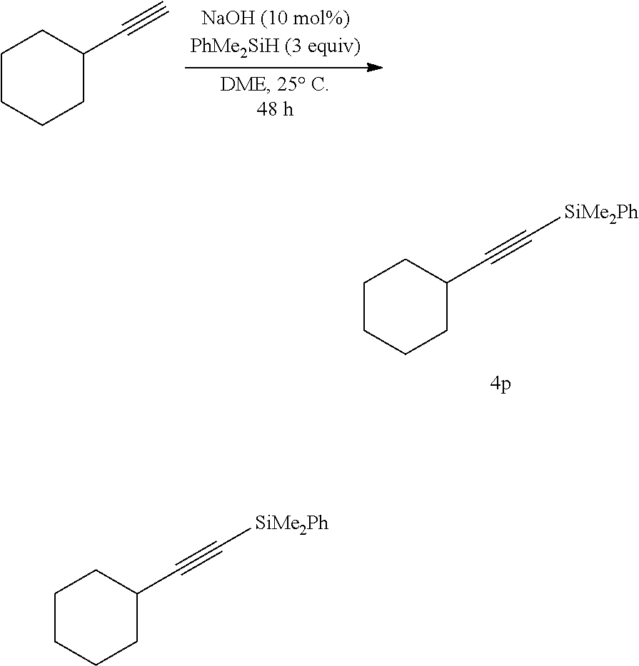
C1CCCC(C#C[SiMe2Ph])C1.C1CCCC(C#C)C1.C1CCCC(C#C[SiMe2Ph])C1
